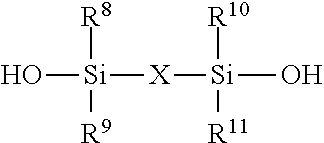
O[Si]([X][Si](O)([R10])[R11])([R8])[R9]
